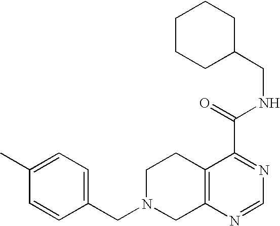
C1N(CC2=CC=C(C)C=C2)CC2=C(C1)C(C(=O)NCC1CCCCC1)=NC=N2
